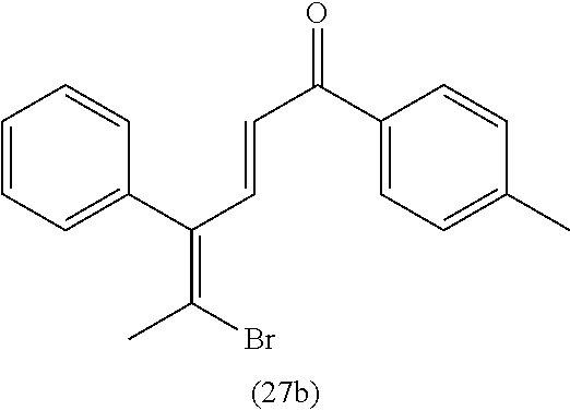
C1=CC=C(C(=C(Br)C)C=CC(=O)C2=CC=C(C)C=C2)C=C1
